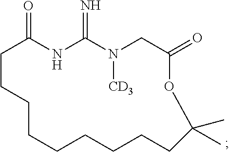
C1CCCCCCCCC(C)(C)OC(=O)CN([CD3])C(=N)NC1=O
